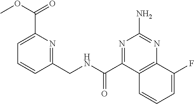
C1=C(C(=O)OC)N=C(CNC(C2=NC(N)=NC3=C2C=CC=C3F)=O)C=C1
